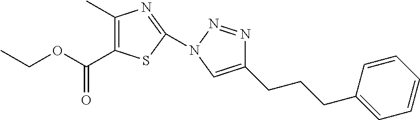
C1(C)=C(C(OCC)=O)SC(N2N=NC(CCCC3=CC=CC=C3)=C2)=N1
